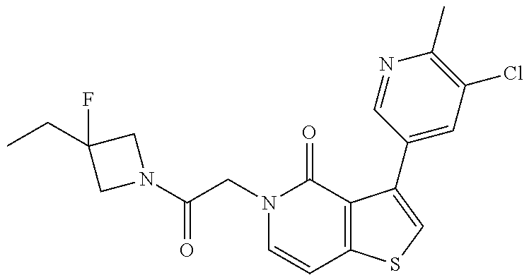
C(CN1C=CC2=C(C1=O)C(C1=CC(Cl)=C(C)N=C1)=CS2)(=O)N1CC(F)(CC)C1
